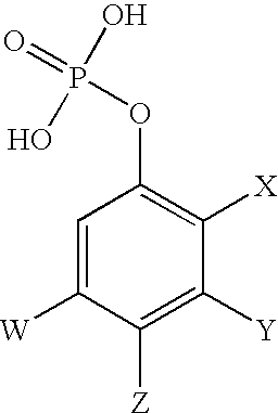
C1=C([W])C([Z])=C([Y])C([X])=C1OP(O)(O)=O
